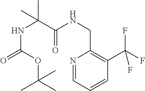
N1=CC=CC(C(F)(F)F)=C1CNC(C(NC(=O)OC(C)(C)C)(C)C)=O
